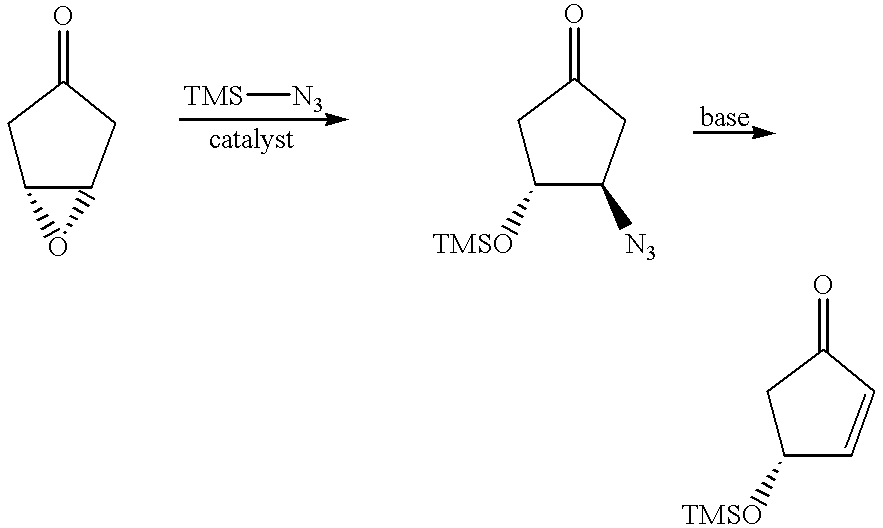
C1C2C(CC1=O)O2.[TMS][N3].C1C([TMSO])C([N3])CC1=O.C1C([TMSO])C=CC1=O
